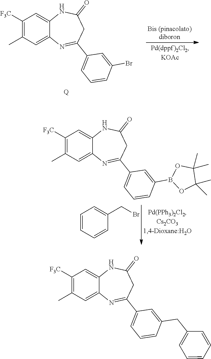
C1([F3C])=C(C)C=C2C(=C1)NC(=O)CC(C1=CC=CC(Br)=C1)=N2.[Q].C1=CC=CC(CBr)=C1.C1([F3C])=C(C)C=C2C(=C1)NC(=O)CC(C1=CC=CC(B3OC(C)(C)C(C)(C)O3)=C1)=N2.C1([F3C])=C(C)C=C2C(=C1)NC(=O)CC(C1=CC=CC(CC3=CC=CC=C3)=C1)=N2
